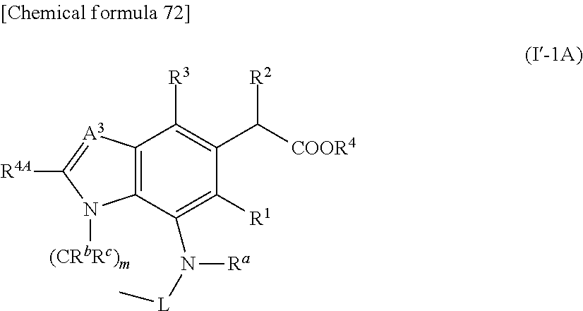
C12=C(C(N([L]C)[Ra])=C([R1])C(C([COOR4])[R2])=C1[R3])N([(CRbRc)m])C([R4A])=[A3]2
